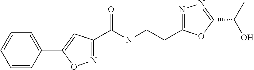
C1=CC(C2=CC(C(NCCC3=NN=C(C(C)O)O3)=O)=NO2)=CC=C1
